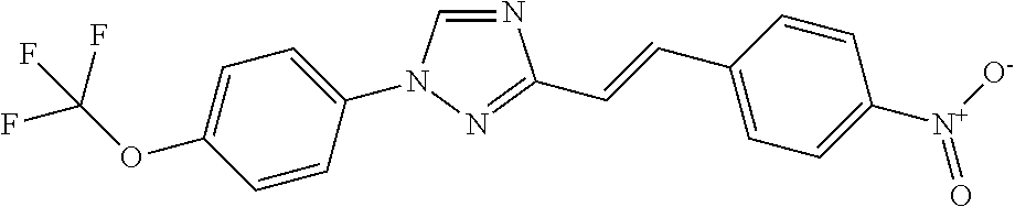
N1=CN(C2=CC=C(OC(F)(F)F)C=C2)N=C1C=CC1=CC=C([N+]([O-])=O)C=C1
